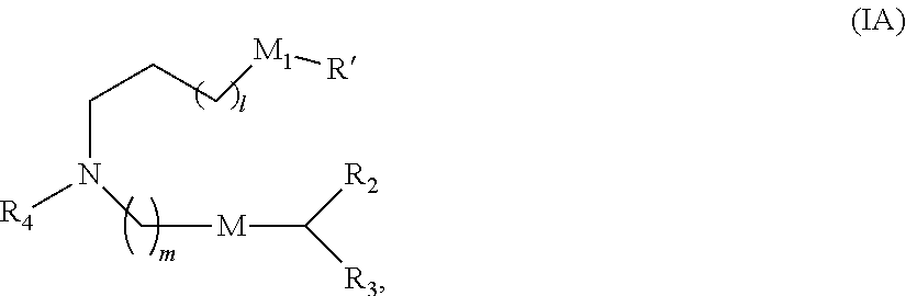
C(N([R4])C[M]C([R3])[R2])CC[M1][R]
